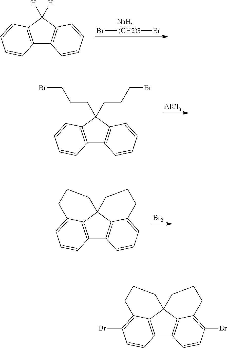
[AlCl3].C12=C(C(CCCBr)(CCCBr)C3=C1C=CC=C3)C=CC=C2.[Br2].C12=C3C4(C5=C1C=CC=C5CCC4)CCCC3=CC=C2.C12=C(C([H])([H])C3=C1C=CC=C3)C=CC=C2.Br[(CH2)3]Br.C12=C3C4(C5=C1C=CC(Br)=C5CCC4)CCCC3=C(Br)C=C2
